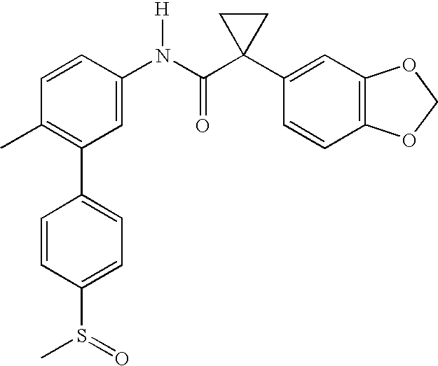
C1(N(C(C2(C3=CC4=C(C=C3)OCO4)CC2)=O)[H])=CC(C2=CC=C(S(=O)C)C=C2)=C(C)C=C1
